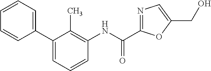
C1(C2=CC=CC=C2)=CC=CC(NC(C2=NC=C(CO)O2)=O)=C1C
